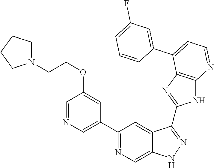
C1(C2=NC=C3C(=C2)C(C2=NC4=C(N2)N=CC=C4C2=CC(F)=CC=C2)=NN3)=CN=CC(OCCN2CCCC2)=C1
